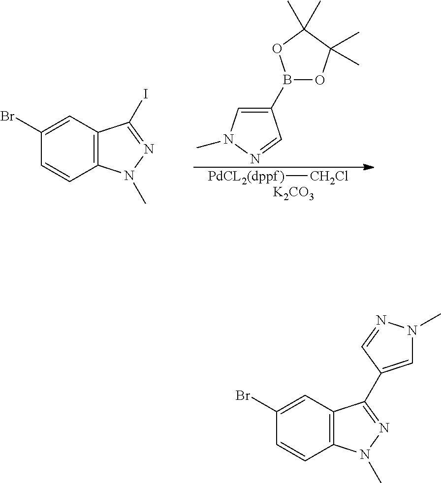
O1C(C)(C)C(C)(C)OB1C1=CN(C)N=C1.C12=C(C=C(Br)C=C1)C(I)=NN2C.[K2CO3].[PdCL2(dppf)][CH2Cl].C12=C(C=C(Br)C=C1)C(C1=CN(C)N=C1)=NN2C
